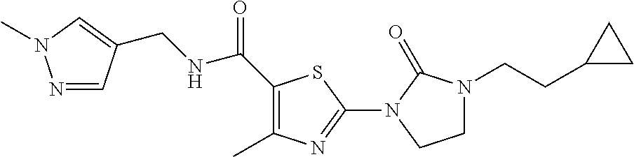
C(NC(=O)C1=C(C)N=C(N2C(=O)N(CCC3CC3)CC2)S1)C1=CN(C)N=C1
